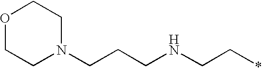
O1CCN(CCCNCC*)CC1
